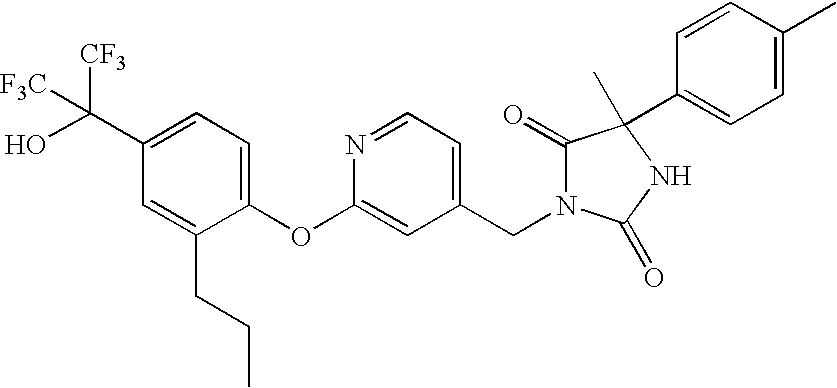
C1(C(O)([CF3])[F3C])=CC=C(OC2=CC(CN3C(=O)C(C)(C4=CC=C(C)C=C4)NC3=O)=CC=N2)C(CCC)=C1
